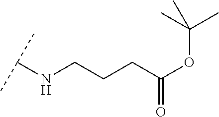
C(CCC(=O)OC(C)(C)C)NC(C)C
